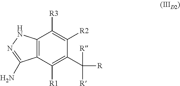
C1([R3])=C([R2])C(C([R])([R])[R])=C([R1])C2=C1NN=C2N
